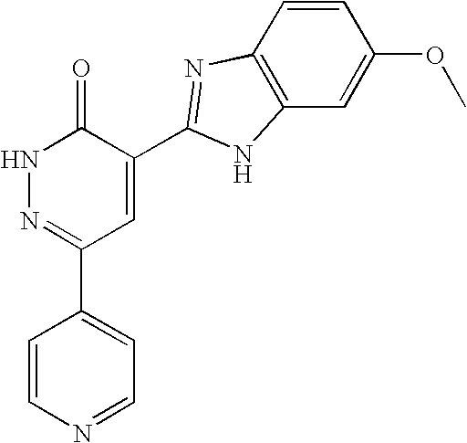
C1=CN=CC=C1C1=NNC(=O)C(C2=NC3=C(C=C(OC)C=C3)N2)=C1
